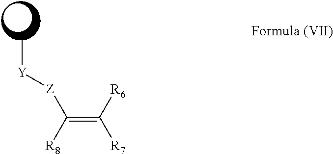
C[Y][Z]C(=C([R6])[R7])[R8]
